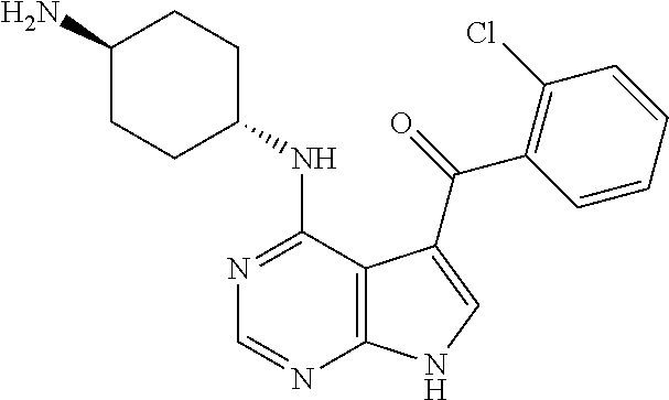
C1(N)CCC(NC2=NC=NC3=C2C(C(=O)C2=C(Cl)C=CC=C2)=CN3)CC1
